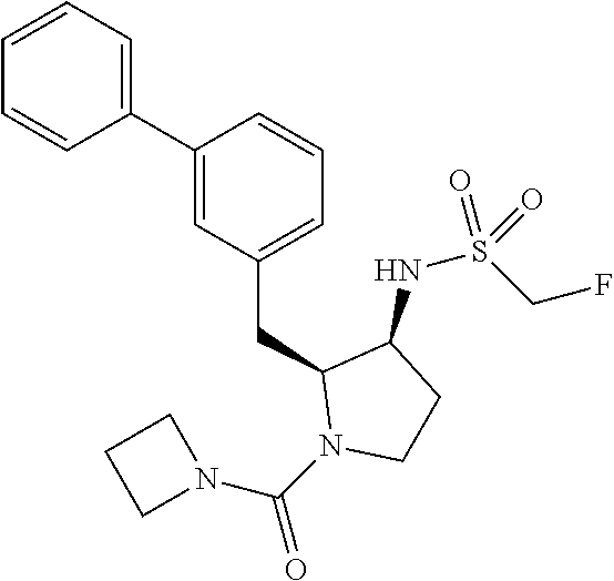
C1(C2=CC(CC3N(C(=O)N4CCC4)CCC3NS(CF)(=O)=O)=CC=C2)=CC=CC=C1
